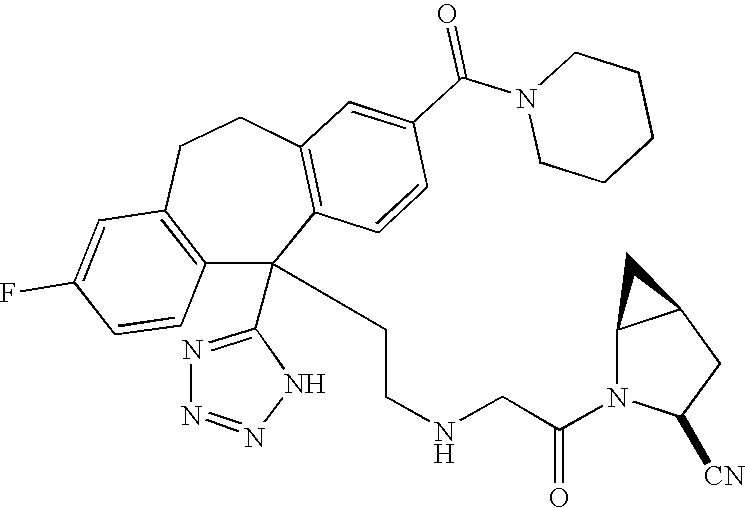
C1(F)=CC2=C(C=C1)C(C1=NN=NN1)(CCNCC(N1C([CN])CC3C1C3)=O)C1=C(CC2)C=C(C(N2CCCCC2)=O)C=C1
